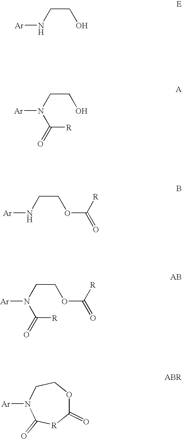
[Ar]NCCO.[Ar]N(CCO)C([R])=O.[Ar]NCCOC(=O)[R].[Ar]N(CCOC([R])=O)C([R])=O.C1(=O)OCCN([Ar])C(=O)[R]1
